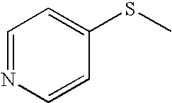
C1=NC=CC(SC)=C1
